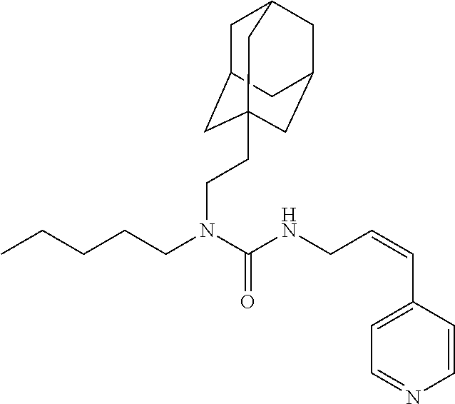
C(=CCNC(N(CCCCC)CCC12CC3CC(CC(C1)C3)C2)=O)C1=CC=NC=C1
